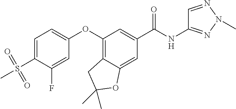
C1=C(S(=O)(=O)C)C(F)=CC(OC2=C3C(=CC(C(NC4=NN(C)N=C4)=O)=C2)OC(C)(C)C3)=C1
